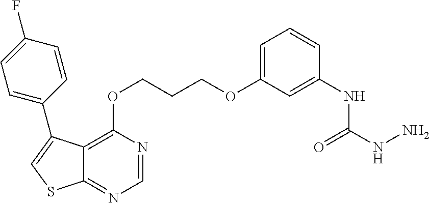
C12=C(OCCCOC3=CC=CC(NC(NN)=O)=C3)N=CN=C1SC=C2C1=CC=C(F)C=C1
